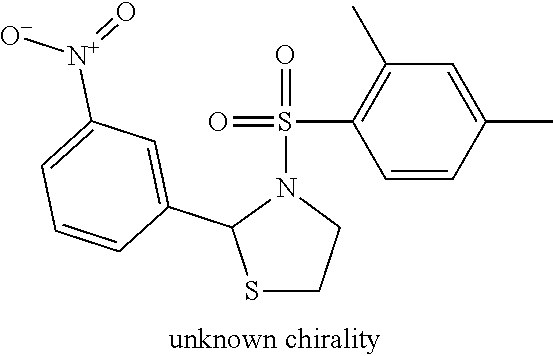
S(N1C(C2=CC([N+](=O)[O-])=CC=C2)SCC1)(C1=C(C)C=C(C)C=C1)(=O)=O
